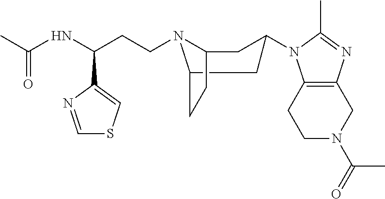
C1N(C(C)=O)CC2=C(C1)N(C1CC3N(CCC(C4=CSC=N4)NC(C)=O)C(CC3)C1)C(C)=N2
